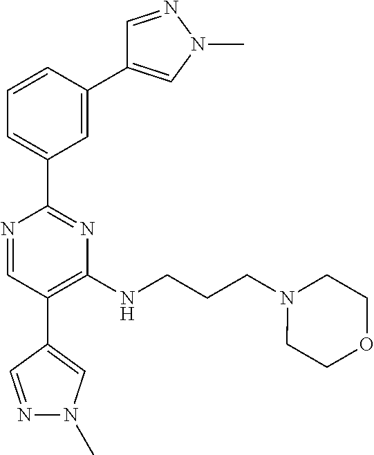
N1=CC(C2=CN(C)N=C2)=C(NCCCN2CCOCC2)N=C1C1=CC=CC(C2=CN(C)N=C2)=C1
